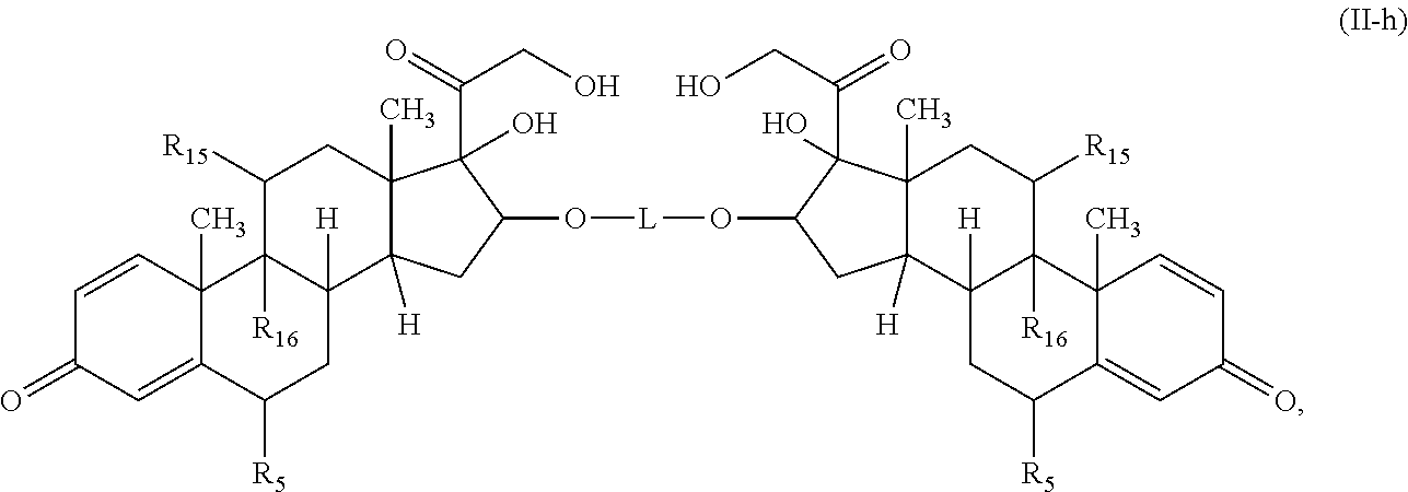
C12(C)C([H])(C3([H])C([R16])(C([R15])C1)C1(C)C(=CC(=O)C=C1)C([R5])C3)CC(O[L]OC1CC3([H])C(C)(CC([R15])C4([R16])C3([H])CC([R5])C3=CC(=O)C=CC43C)C1(O)C(CO)=O)C2(C(=O)CO)O
